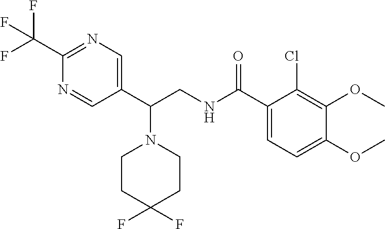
C1(C(CNC(C2=CC=C(OC)C(OC)=C2Cl)=O)N2CCC(F)(F)CC2)=CN=C(C(F)(F)F)N=C1
